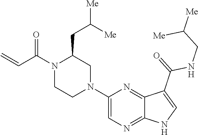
C1=C(N2CC(CC([Me])[Me])N(C(C=C)=O)CC2)N=C2C(=N1)NC=C2C(=O)NCC([Me])[Me]
